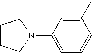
C1(C)=CC(N2CCCC2)=CC=C1
